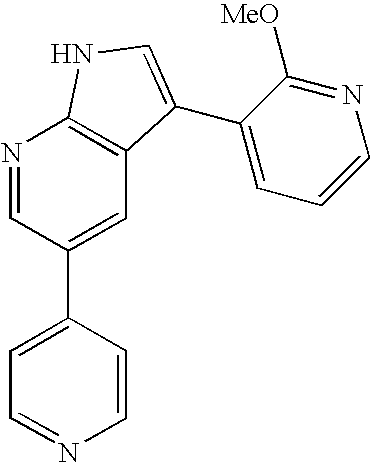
C1=CC(C2=CC3=C(N=C2)NC=C3C2=CC=CN=C2[MeO])=CC=N1
